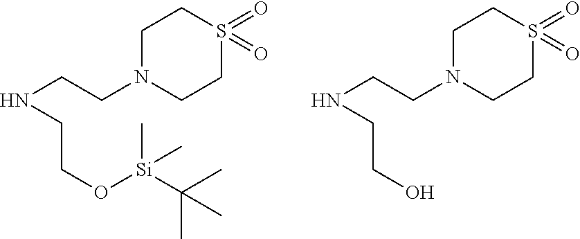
N(CCN1CCS(=O)(=O)CC1)CCO[Si](C(C)(C)C)(C)C.N(CCN1CCS(=O)(=O)CC1)CCO
